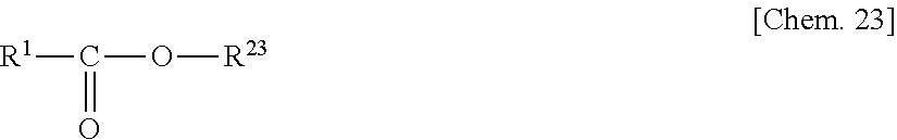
C(=O)(O[R23])[R1]
